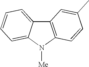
C12=C(N([Me])C3=CC=CC=C13)C=CC(C)=C2
